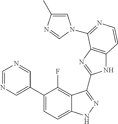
C1=C(C2=CC=C3C(=C2F)C(C2=NC4=C(N2)C=CN=C4N2C=C(C)N=C2)=NN3)C=NC=N1
